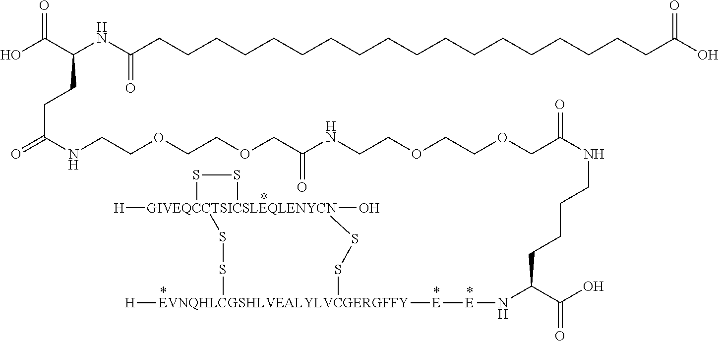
C(CCC(C(O)=O)N[E][E][EVNQHLCGSHLVEALYLVCGERGFFY]1([H])SS[GIVEQCCTSICSLEQLENYCN]2([H])(O)(SS1)SS2)CNC(COCCOCCNC(COCCOCCNC(=O)CCC(C(O)=O)NC(CCCCCCCCCCCCCCCCCCC(O)=O)=O)=O)=O
